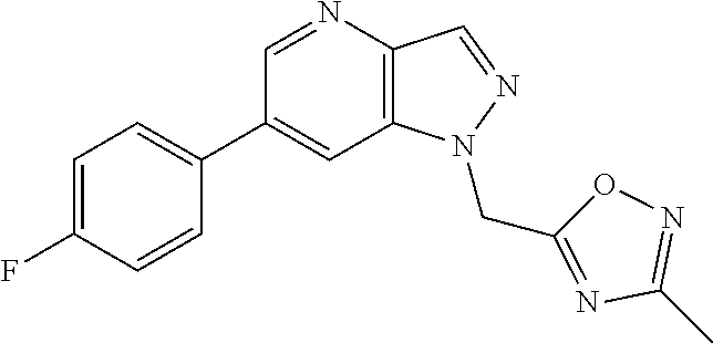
C1(C2=CC=C(F)C=C2)=CC2=C(C=NN2CC2=NC(C)=NO2)N=C1
